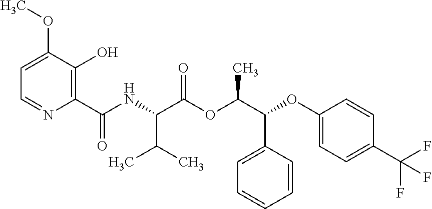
C(C(C(=O)OC(C(C1=CC=CC=C1)OC1=CC=C(C(F)(F)F)C=C1)C)NC(C1=C(O)C(OC)=CC=N1)=O)(C)C
